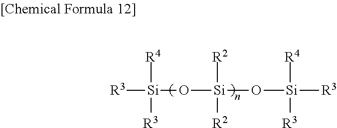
[R3][Si]([R3])([R4])O[Si]([R2])([R2])O[Si]([R4])([R3])[R3]
